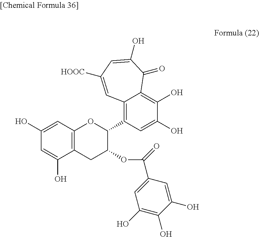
C1(O)=CC2=C(C(O)=C1)CC(OC(C1=CC(O)=C(O)C(O)=C1)=O)C(C1=C3C(=C(O)C(O)=C1)C(=O)C(O)=CC([HOOC])=C3)O2
